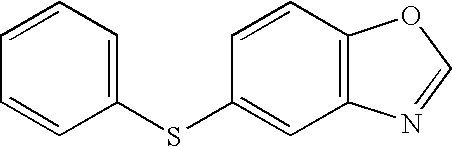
C1=CC=C(SC2=CC3=C(C=C2)OC=N3)C=C1
